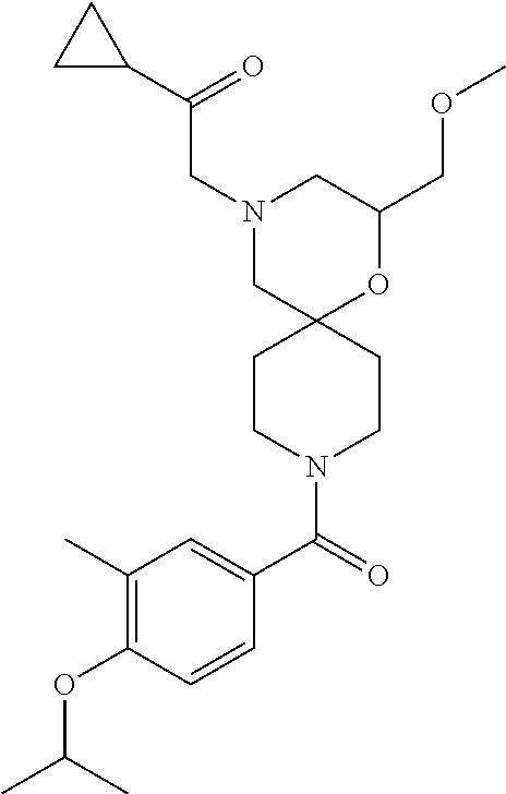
C1(COC)OC2(CN(CC(C3CC3)=O)C1)CCN(C(C1=CC(C)=C(OC(C)C)C=C1)=O)CC2
